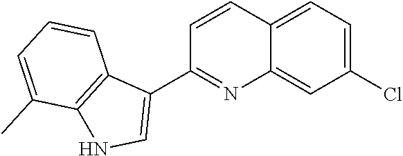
C1=C(Cl)C=C2C(=C1)C=CC(C1=CNC3=C1C=CC=C3C)=N2
